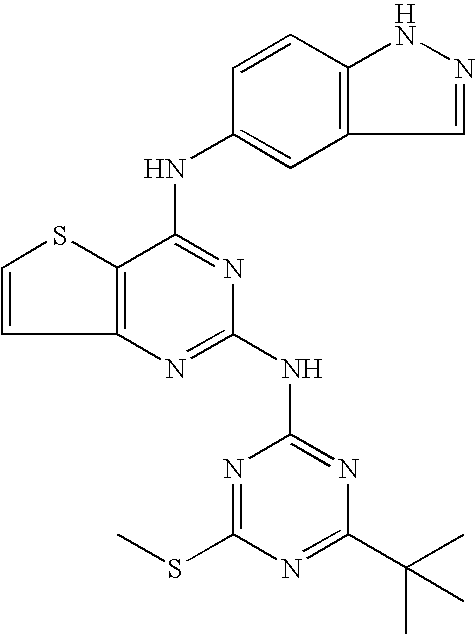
C12=C(C(NC3=CC4=C(C=C3)NN=C4)=NC(NC3=NC(C(C)(C)C)=NC(SC)=N3)=N1)SC=C2
